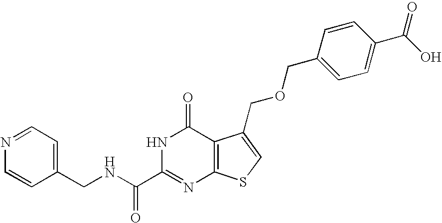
C1(CNC(C2=NC3=C(C(=O)N2)C(COCC2=CC=C(C(O)=O)C=C2)=CS3)=O)=CC=NC=C1
